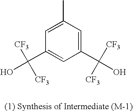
C1=C(C)C=C(C(O)([CF3])[CF3])C=C1C([CF3])([CF3])O
